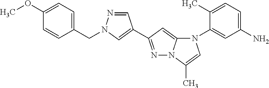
N1(C2=CC(N)=CC=C2C)C2=CC(C3=CN(CC4=CC=C(OC)C=C4)N=C3)=NN2C(C)=C1
